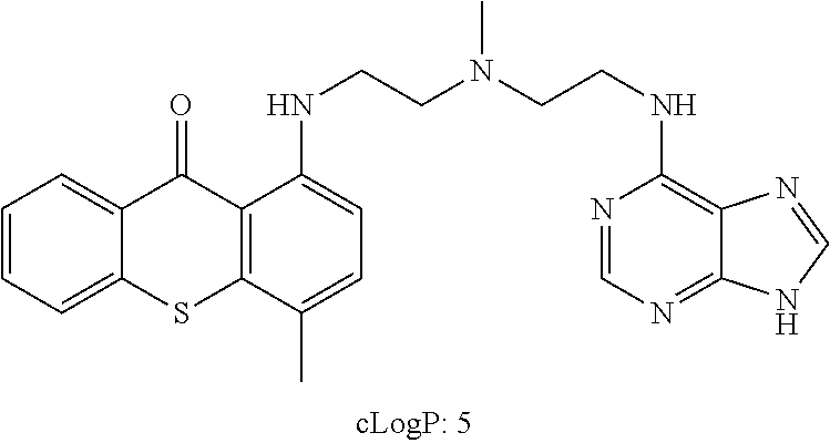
C1=CC=C2C(=C1)C(=O)C1=C(S2)C(C)=CC=C1NCCN(CCNC1=C2C(=NC=N1)NC=N2)C
